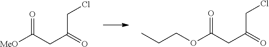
O=C(CC(CCl)=O)[MeO].O=C(CC(CCl)=O)OCCC
